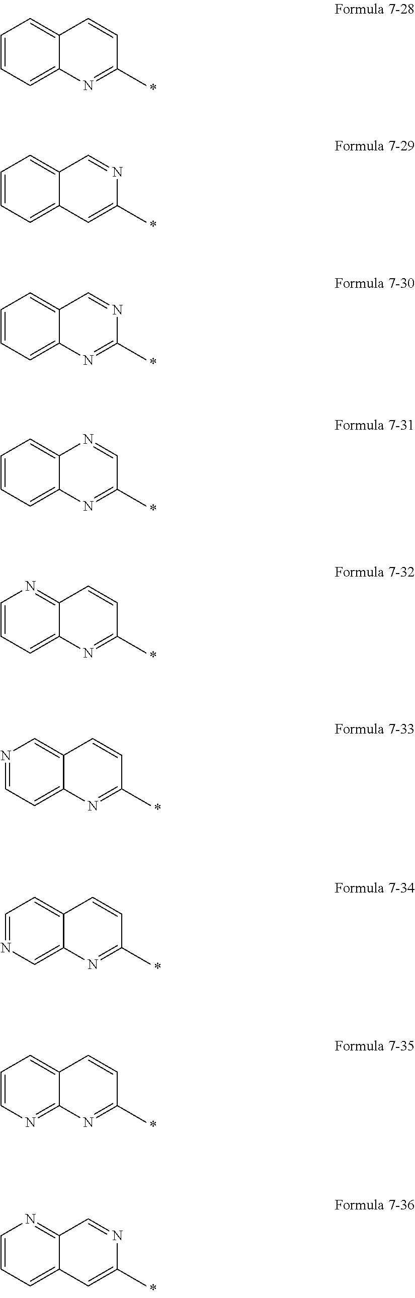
C1=CC=C2C(=C1)C=CC(C)=N2.C1=CC=C2C(=C1)C=NC(C)=C2.C1=CC=C2C(=C1)C=NC(C)=N2.C1=CC=C2C(=C1)N=CC(C)=N2.C1=CC=C2C(=N1)C=CC(C)=N2.N1=CC=C2C(=C1)C=CC(C)=N2.C1=NC=C2C(=C1)C=CC(C)=N2.C1=CN=C2C(=C1)C=CC(C)=N2.C1=CC=C2C(=N1)C=NC(C)=C2
